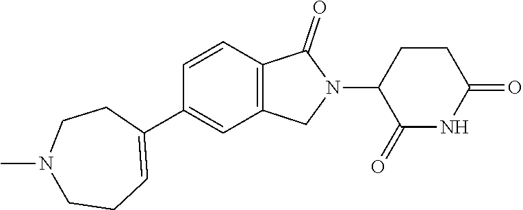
C1=CC2=C(C=C1C1=CCCN(C)CC1)CN(C1C(=O)NC(=O)CC1)C2=O
